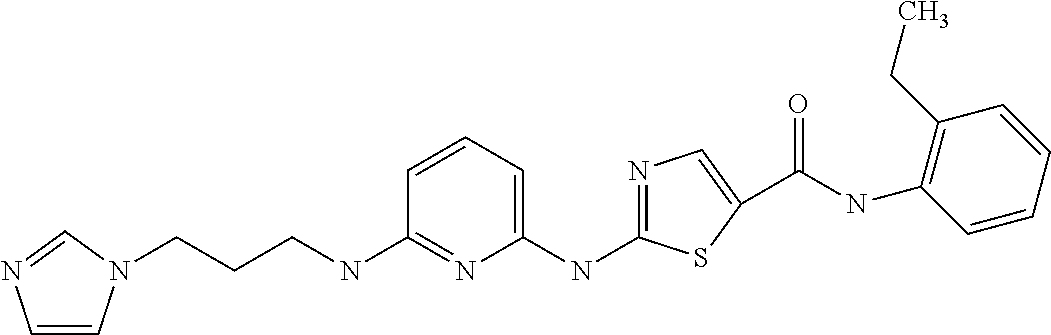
C1(NC2=CC=CC(NCCCN3C=CN=C3)=N2)=NC=C(C(NC2=C(CC)C=CC=C2)=O)S1
